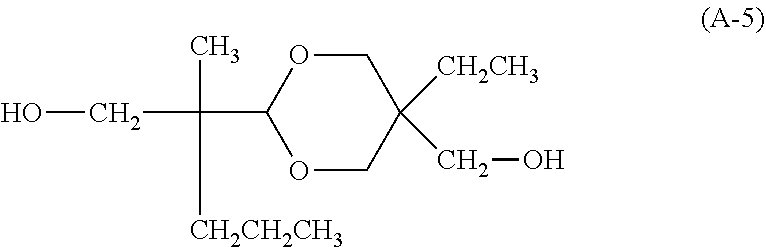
O1CC(CO)([CH2CH3])COC1C(C)([CH2CH2CH3])CO
